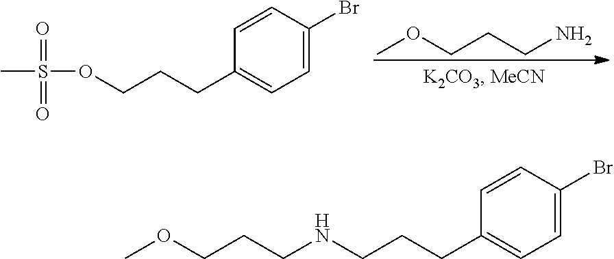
COCCCN.CS(OCCCC1=CC=C(Br)C=C1)(=O)=O.N(CCCC1=CC=C(Br)C=C1)CCCOC
